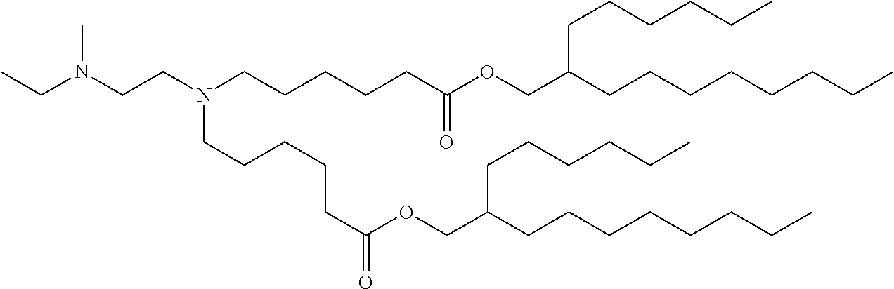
N(C)(CCN(CCCCCC(OCC(CCCCCCCC)CCCCCC)=O)CCCCCC(=O)OCC(CCCCCC)CCCCCCCC)CC
